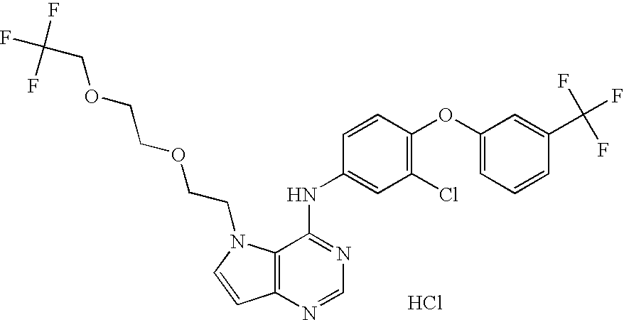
C12=C(N=CN=C1NC1=CC(Cl)=C(OC3=CC=CC(C(F)(F)F)=C3)C=C1)C=CN2CCOCCOCC(F)(F)F.Cl
